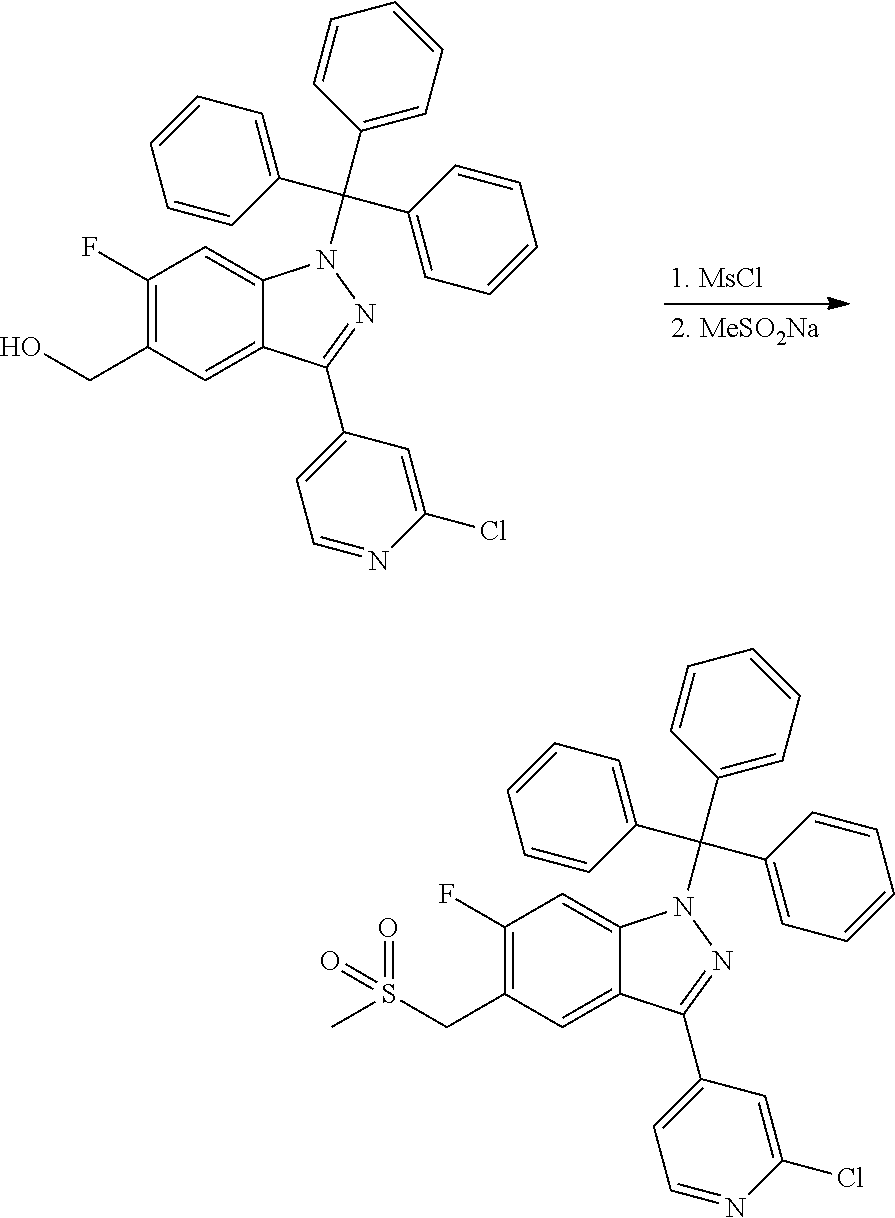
C1(F)=C(CO)C=C2C(=C1)N(C(C1=CC=CC=C1)(C1=CC=CC=C1)C1=CC=CC=C1)N=C2C1=CC=NC(Cl)=C1.C1(F)=C(CS(C)(=O)=O)C=C2C(=C1)N(C(C1=CC=CC=C1)(C1=CC=CC=C1)C1=CC=CC=C1)N=C2C1=CC=NC(Cl)=C1
